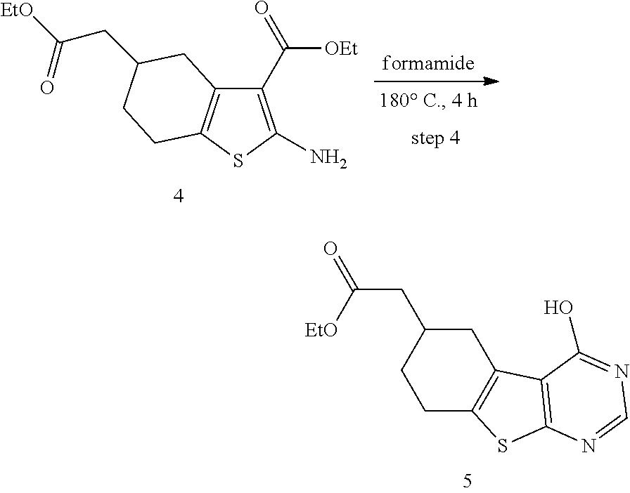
C1(C(=O)[OEt])=C(N)SC2=C1CC(CC(=O)[EtO])CC2.C1C2=C(CC(CC([EtO])=O)C1)C1=C(S2)N=CN=C1O
